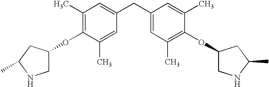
C1(C)=C(OC2CNC(C)C2)C(C)=CC(CC2=CC(C)=C(OC3CNC(C)C3)C(C)=C2)=C1
